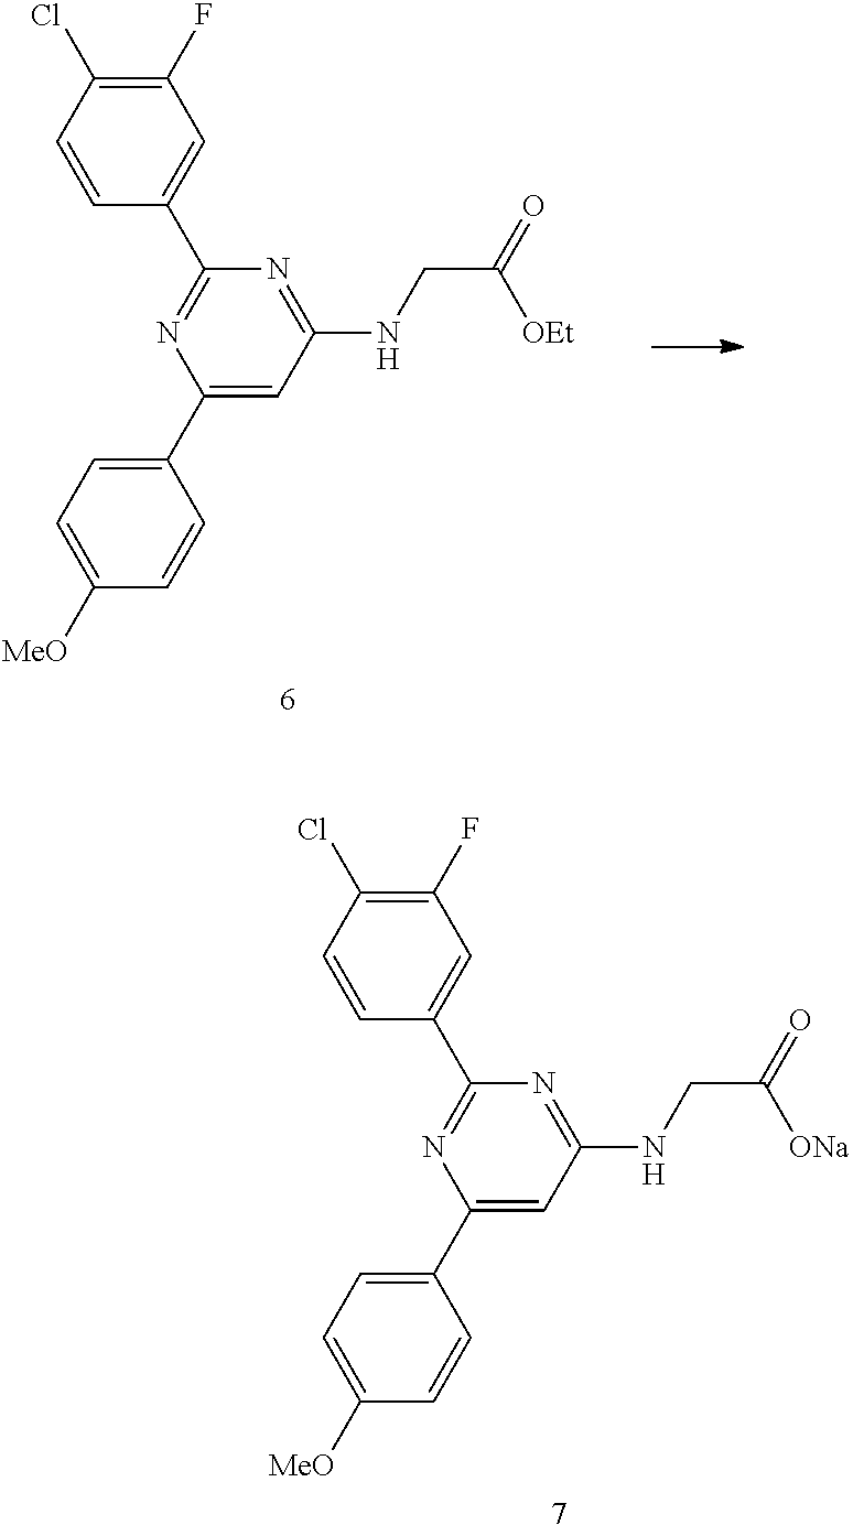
C1=CC(Cl)=C(F)C=C1C1=NC(C2=CC=C([MeO])C=C2)=CC(NCC(=O)[ONa])=N1.C1=CC(Cl)=C(F)C=C1C1=NC(C2=CC=C([MeO])C=C2)=CC(NCC(=O)[OEt])=N1
